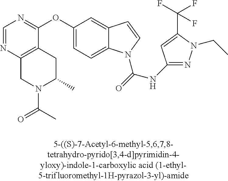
C1=NC2=C(C(OC3=CC=C4C(=C3)C=CN4C(=O)NC3=NN(CC)C(C(F)(F)F)=C3)=N1)CC(C)N(C(C)=O)C2
